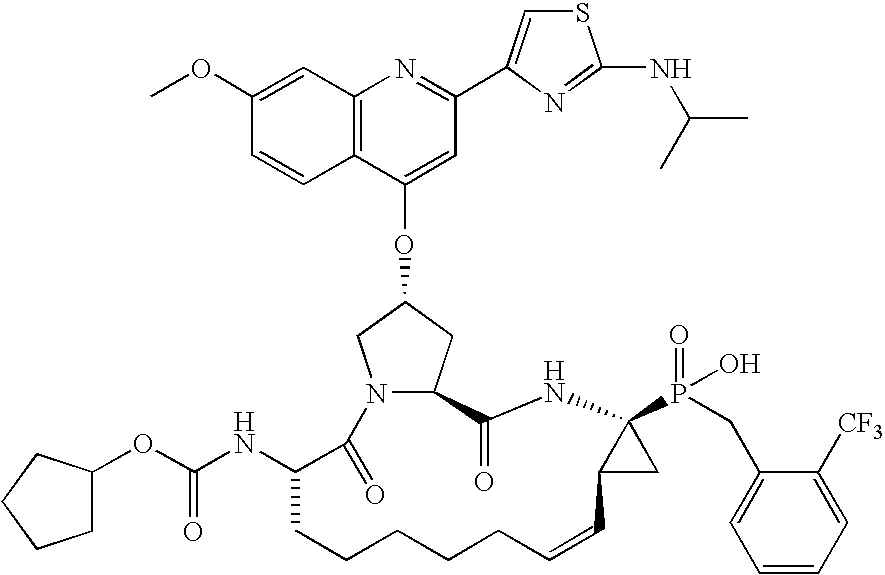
C12=C(C=C(OC)C=C1)N=C(C1=CSC(NC(C)C)=N1)C=C2OC1CC2N(C1)C(=O)C(NC(=O)OC1CCCC1)CCCCCC=CC1C(P(=O)(O)CC3=CC=CC=C3[CF3])(NC2=O)C1
